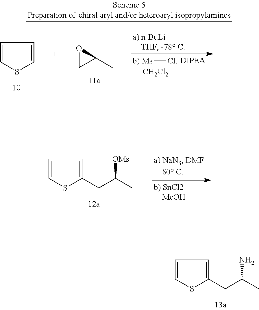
C1=CSC(CC(C)N)=C1.C1=CSC(CC(C)[OMs])=C1.C1=CSC=C1.O1CC1C.[Ms]Cl.[CH2Cl2]
